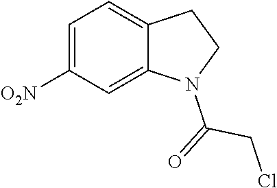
C1=C([O2N])C=C2C(=C1)CCN2C(=O)CCl
